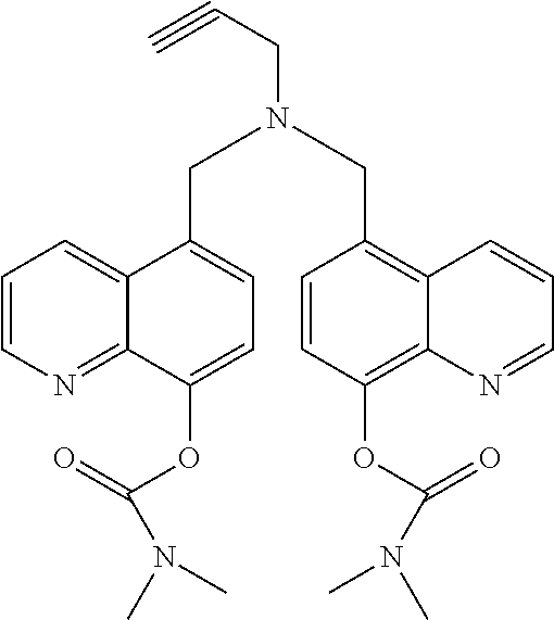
C1(CN(CC2=CC=C(OC(=O)N(C)C)C3=NC=CC=C32)CC#C)=C2C(=C(OC(=O)N(C)C)C=C1)N=CC=C2
